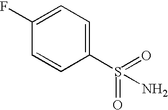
C1(S(=O)(=O)N)=CC=C(F)C=C1
